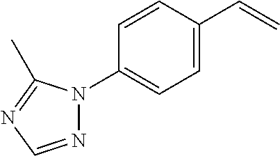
C1=C(C=C)C=CC(N2C(C)=NC=N2)=C1
